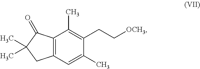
C12=C(C=C(C)C(CC[OCH3])=C1C)CC(C)(C)C2=O
